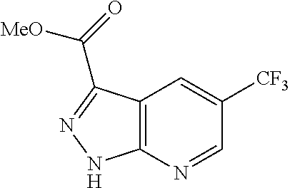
C12=C(N=CC([CF3])=C1)NN=C2C(=O)[MeO]
